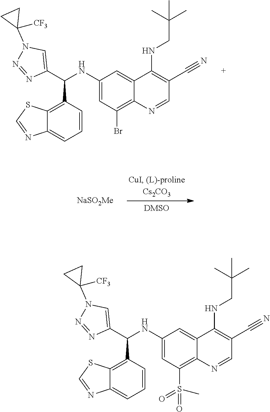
C1(C(C2=CN(C3([CF3])CC3)N=N2)NC2=CC(Br)=C3C(=C2)C(NCC(C)(C)C)=C(C#N)C=N3)=C2C(=CC=C1)N=CS2.[NaSO2Me].C1(C(C2=CN(C3([CF3])CC3)N=N2)NC2=CC(S(C)(=O)=O)=C3C(=C2)C(NCC(C)(C)C)=C(C#N)C=N3)=C2C(=CC=C1)N=CS2
